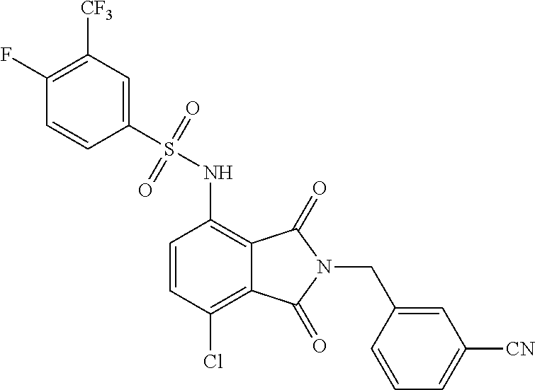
C1=CC(Cl)=C2C(=C1NS(C1=CC([CF3])=C(F)C=C1)(=O)=O)C(=O)N(CC1=CC([CN])=CC=C1)C2=O
